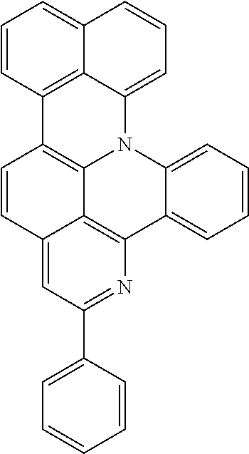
C1=CC2=CC(C3=CC=CC=C3)=NC3=C2C2=C1C1=C4C(=CC=CC4=CC=C1)N2C1=CC=CC=C13
